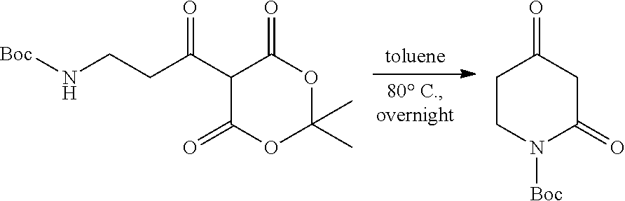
O=C1OC(C)(C)OC(=O)C1C(CCN[Boc])=O.O=C1CC(=O)N([Boc])CC1
